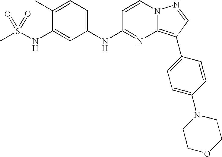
C1(C)=CC=C(NC2=NC3=C(C4=CC=C(N5CCOCC5)C=C4)C=NN3C=C2)C=C1NS(C)(=O)=O
